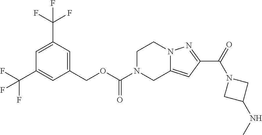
C1(COC(N2CC3=CC(C(=O)N4CC(NC)C4)=NN3CC2)=O)=CC(C(F)(F)F)=CC(C(F)(F)F)=C1
